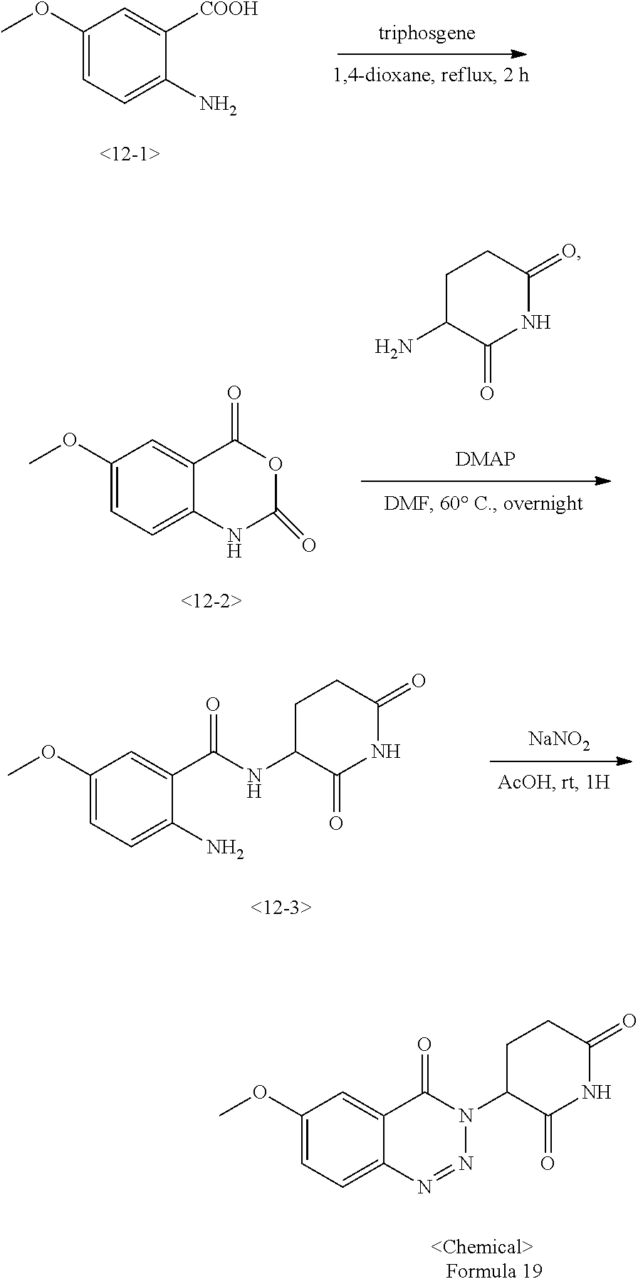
C1(OC)=CC=C2C(=C1)C(=O)N(C1C(=O)NC(=O)CC1)N=N2.C1(OC)=CC=C(N)C([COOH])=C1.C1(OC)=CC=C2C(=C1)C(=O)OC(=O)N2.C1C(N)C(=O)NC(=O)C1.C1(OC)=CC=C(N)C(C(NC2C(=O)NC(=O)CC2)=O)=C1.[NaNO2]
